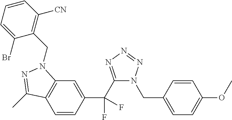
C1=CC(C(C2=NN=NN2CC2=CC=C(OC)C=C2)(F)F)=CC2=C1C(C)=NN2CC1=C([CN])C=CC=C1Br
